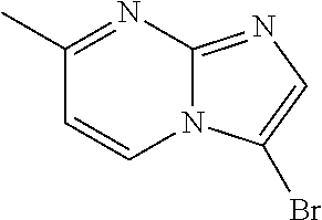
C1(C)=NC2=NC=C(Br)N2C=C1
